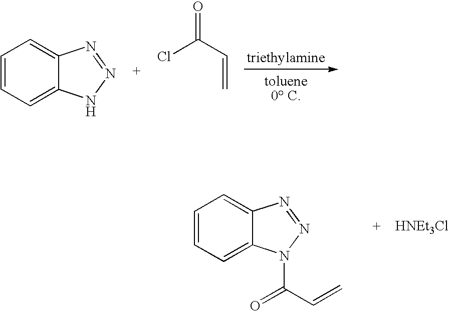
C1=CC=C2C(=C1)N=NN2.ClC(C=C)=O.C1=CC=C2C(=C1)N=NN2C(=O)C=C
